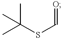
C(SC=O)(C)(C)C
